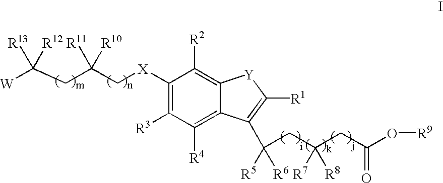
[W]C(CC(C[X]C1=C([R3])C([R4])=C2C(=C1[R2])[Y]C([R1])=C2C(CC(CC(O[R9])=O)([R8])[R7])([R6])[R5])([R11])[R10])([R13])[R12]
